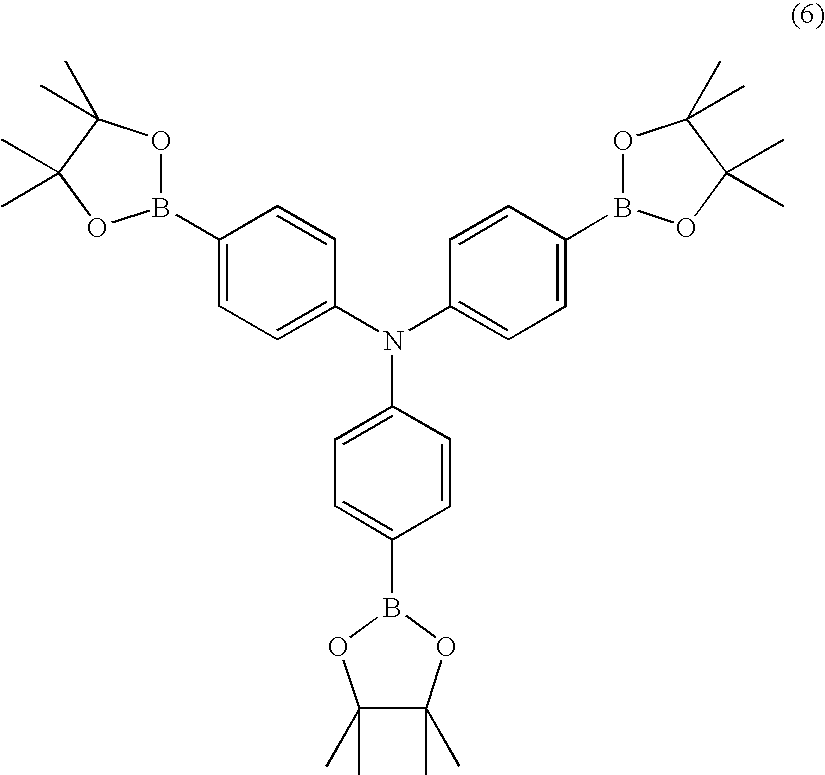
C1(B2OC(C)(C)C(C)(C)O2)=CC=C(N(C2=CC=C(B3OC(C)(C)C(C)(C)O3)C=C2)C2=CC=C(B3OC(C)(C)C(C)(C)O3)C=C2)C=C1
